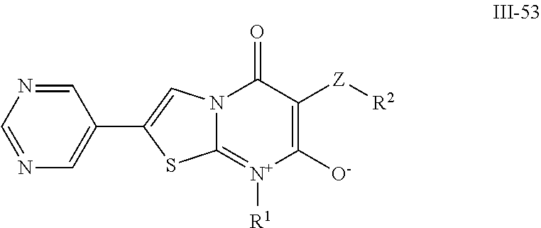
N12C(=[N+]([R1])C([O-])=C([Z][R2])C1=O)SC(C1=CN=CN=C1)=C2
